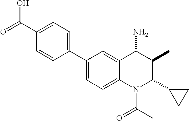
C1(C2=CC=C(C(=O)O)C=C2)=CC=C2C(=C1)C(N)C(C)C(C1CC1)N2C(C)=O
